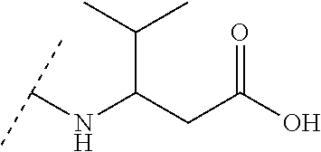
C(C(CC(O)=O)NC(C)C)(C)C
